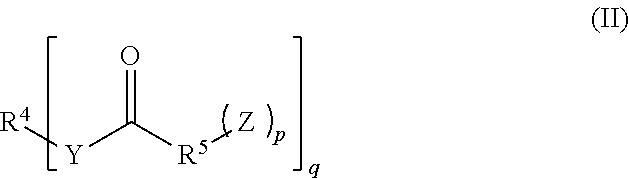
[R4][Y]C([R5][Z])=O
